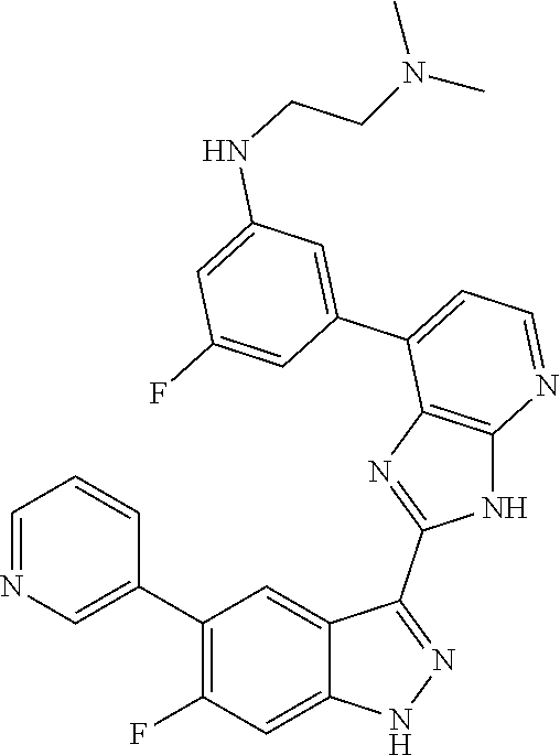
C1=NC=C(C2=C(F)C=C3C(=C2)C(C2=NC4=C(N2)N=CC=C4C2=CC(NCCN(C)C)=CC(F)=C2)=NN3)C=C1
